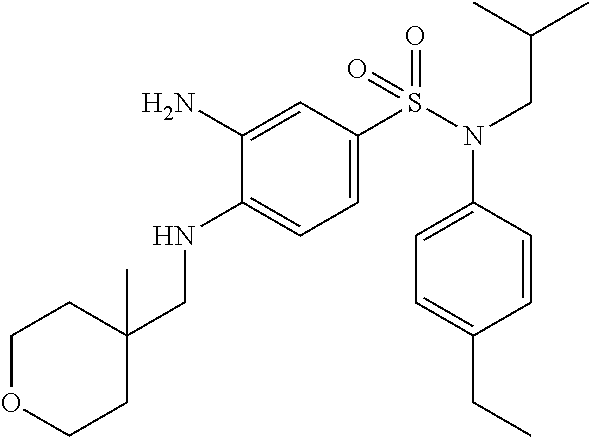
C1(N)=CC(S(N(C2=CC=C(CC)C=C2)CC(C)C)(=O)=O)=CC=C1NCC1(C)CCOCC1
